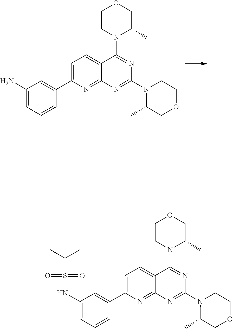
C1=C(C2=CC(N)=CC=C2)N=C2C(=C1)C(N1C(C)COCC1)=NC(N1C(C)COCC1)=N2.C1=C(C2=CC(NS(C(C)C)(=O)=O)=CC=C2)N=C2C(=C1)C(N1C(C)COCC1)=NC(N1C(C)COCC1)=N2
